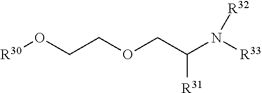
[R30]OCCOCC(N([R33])[R32])[R31]
